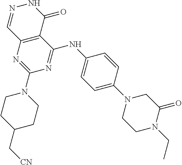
C12=C(C(=O)NN=C1)C(NC1=CC=C(N3CCN(CC)C(=O)C3)C=C1)=NC(N1CCC(C[CN])CC1)=N2
